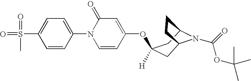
O=S(=O)(C)C1=CC=C(N2C=CC(OC3([H])CC4N(C(OC(C)(C)C)=O)C(C3)CC4)=CC2=O)C=C1
